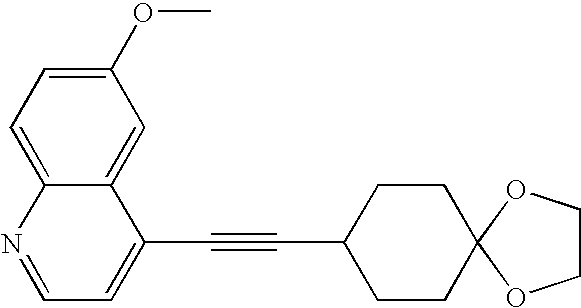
C1(OC)=CC=C2C(=C1)C(C#CC1CCC3(CC1)OCCO3)=CC=N2
